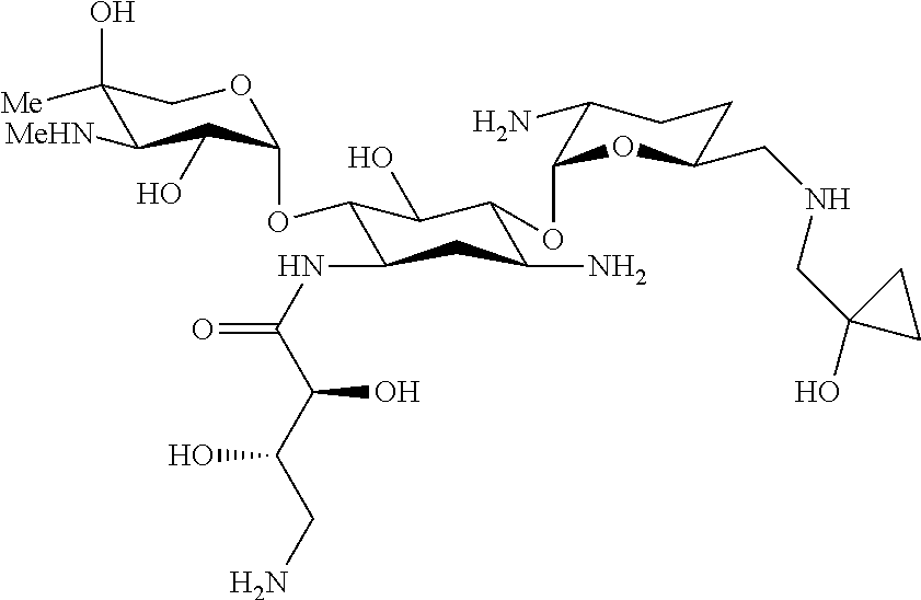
C1(O)([Me])C([MeHN])C(O)C(OC2C(NC(=O)C(C(CN)O)O)CC(N)C(OC3C(N)CCC(CNCC4(O)CC4)O3)C2O)OC1
